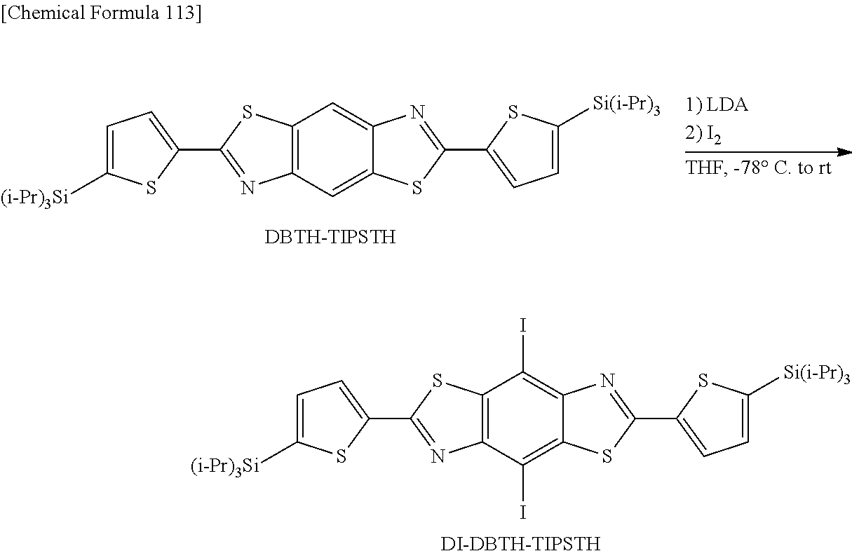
C12=C(C(I)=C3C(=C1I)N=C(C1=CC=C([Si(i-Pr)3])S1)S3)N=C(C1=CC=C([(i-Pr)3Si])S1)S2.[DI-DBTH-TIPSTH].C12=C(C=C3C(=C1)N=C(C1=CC=C([Si(i-Pr)3])S1)S3)N=C(C1=CC=C([(i-Pr)3Si])S1)S2.[DBTH-TIPSTH]
